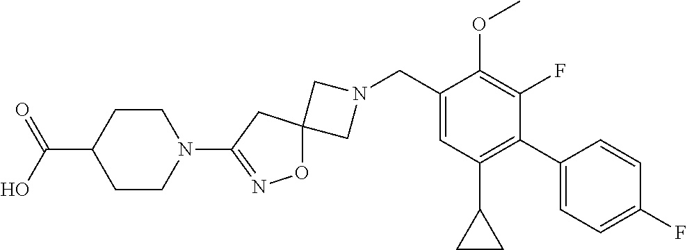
C1N(CC2=CC(C3CC3)=C(C3=CC=C(F)C=C3)C(F)=C2OC)CC12ON=C(N1CCC(C(=O)O)CC1)C2
